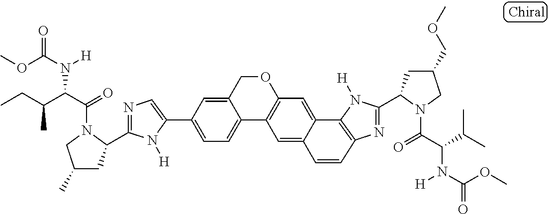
C1=C(C2=CC=C3C(=C2)COC2=C3C=C3C(=C2)C2=C(N=C(C4CC(COC)CN4C(=O)C(C(C)C)N([H])C(OC)=O)N2[H])C=C3)N([H])C(C2CC(C)CN2C(=O)C(C(CC)C)N([H])C(OC)=O)=N1
